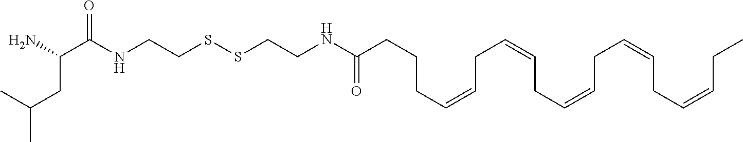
NC(C(NCCSSCCNC(CCCC=CCC=CCC=CCC=CCC=CCC)=O)=O)CC(C)C
